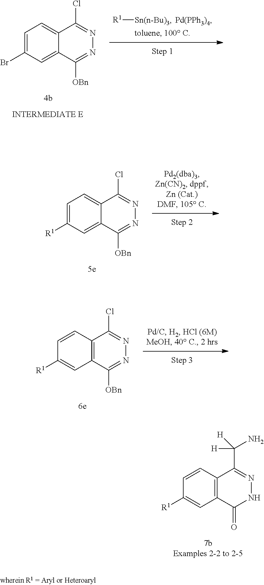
[R1][Sn(n-Bu)3].C1=C(Br)C=C2C(=C1)C(Cl)=NN=C2[OBn].C1=C([R1])C=C2C(=C1)C(Cl)=NN=C2[OBn].C1([R1])=CC2=C(C(Cl)=NN=C2[OBn])C=C1.C1([R1])=CC2=C(C(C([H])(N)[H])=NNC2=O)C=C1
